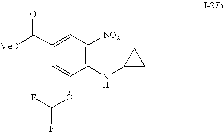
O(C(F)F)C1=CC(C(=O)[MeO])=CC([NO2])=C1NC1CC1
